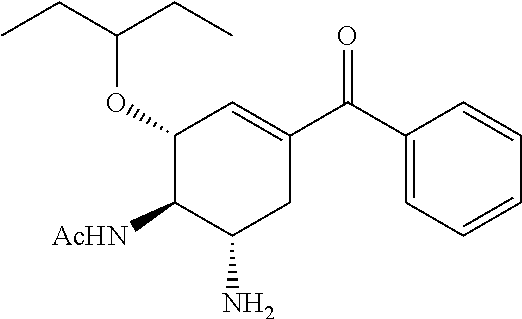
C1(C(C2=CC(OC(CC)CC)C([AcHN])C(N)C2)=O)=CC=CC=C1
